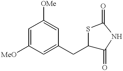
C1=C([MeO])C=C(CC2C(=O)NC(=O)S2)C=C1[OMe]
